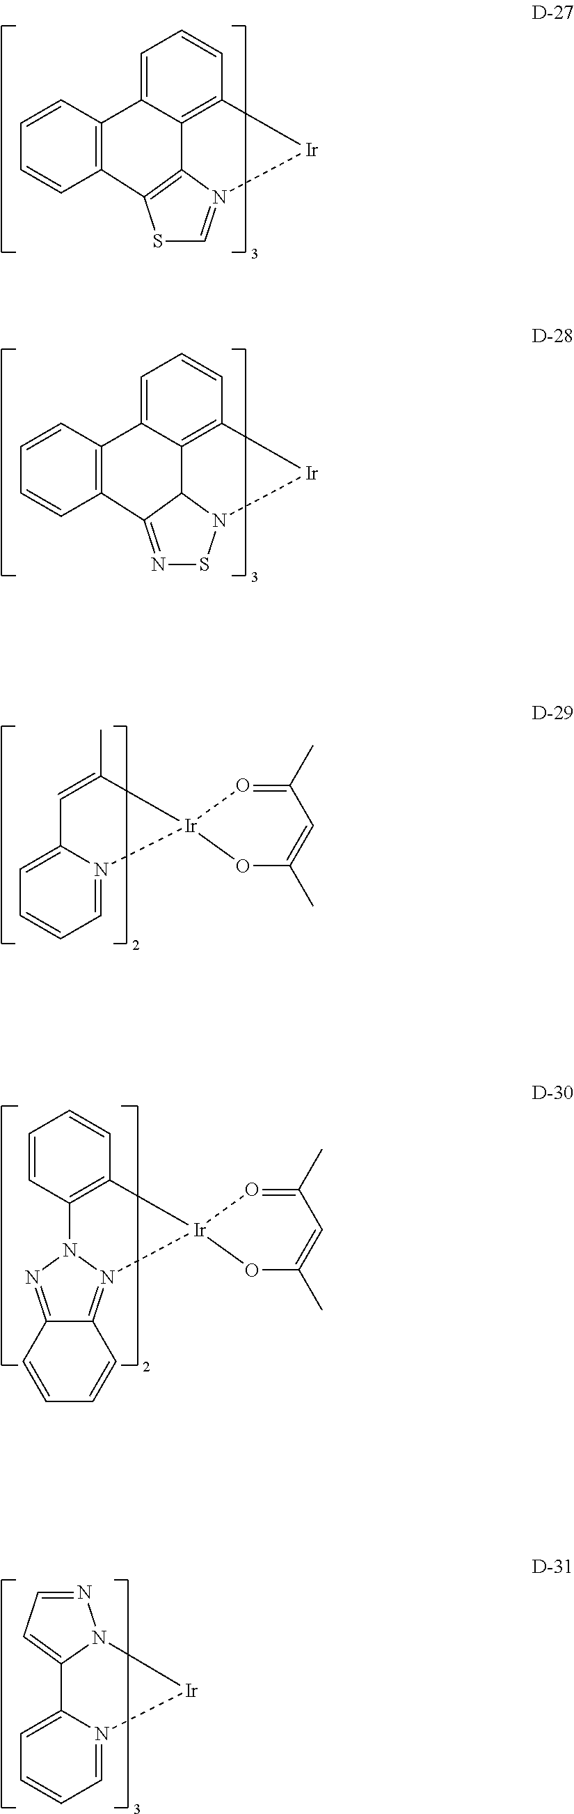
C1=C2C3=C(C=C1)[Ir]N1=CSC(=C31)C1=C2C=CC=C1.C1=C2C3=C(C=C1)[Ir]N1SN=C(C31)C1=C2C=CC=C1.C1=C(C)[Ir]2(OC(C)=CC(C)=O2)N2=CC=CC=C12.C1=CC2=C(C=C1)[Ir]1(N3=C4C(=NN23)C=CC=C4)OC(C)=CC(C)=O1.C12=CC=NN1[Ir]N1=CC=CC=C21
